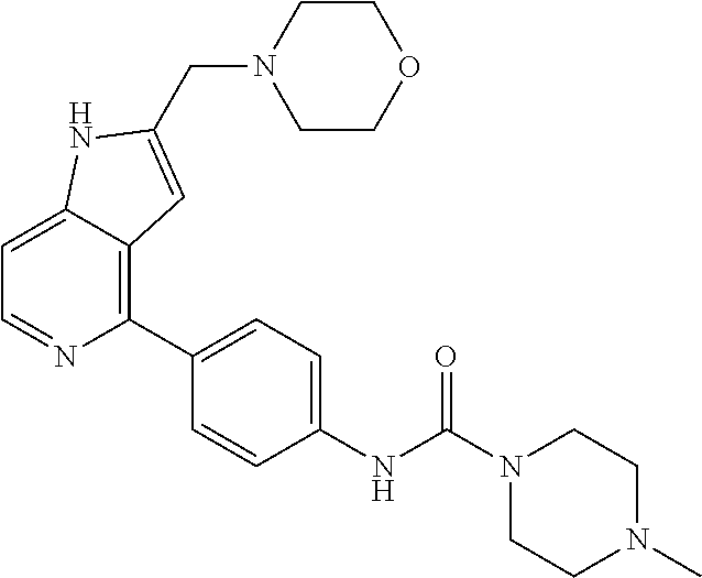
C1=C2C(=C(C3=CC=C(NC(N4CCN(C)CC4)=O)C=C3)N=C1)C=C(CN1CCOCC1)N2
